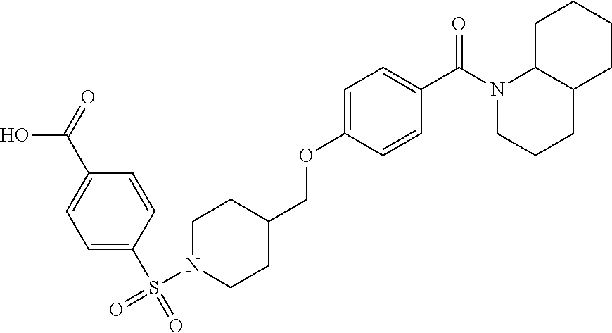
C1(S(=O)(N2CCC(COC3=CC=C(C(N4CCCC5C4CCCC5)=O)C=C3)CC2)=O)=CC=C(C(=O)O)C=C1
